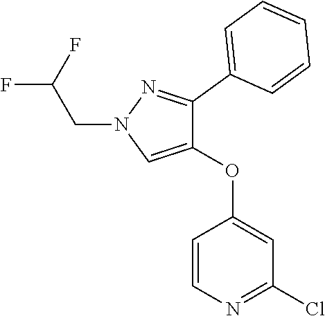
C1=CN=C(Cl)C=C1OC1=CN(CC(F)F)N=C1C1=CC=CC=C1
